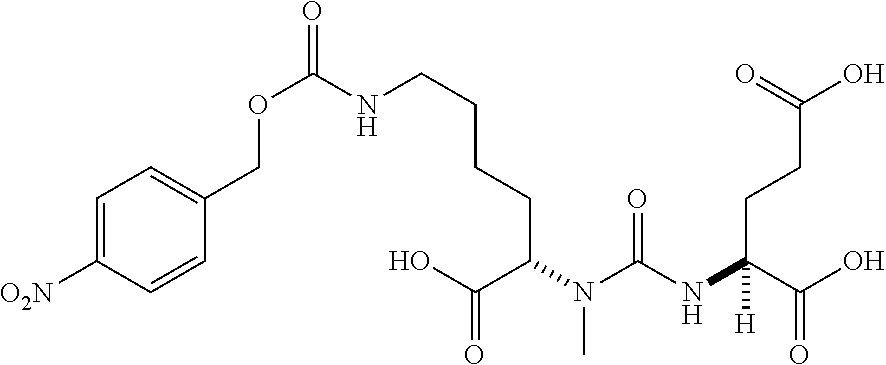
C(C(C(O)=O)N(C(NC(C(O)=O)(CCC(O)=O)[H])=O)C)CCCNC(OCC1=CC=C([O2N])C=C1)=O
